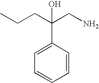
C(CN)(CCC)(C1=CC=CC=C1)O
